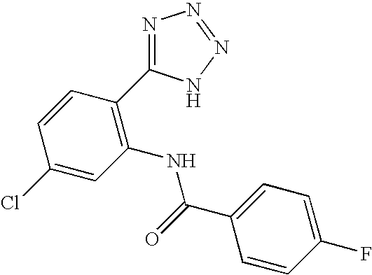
C1=CC(C2=NN=NN2)=C(NC(C2=CC=C(F)C=C2)=O)C=C1Cl
